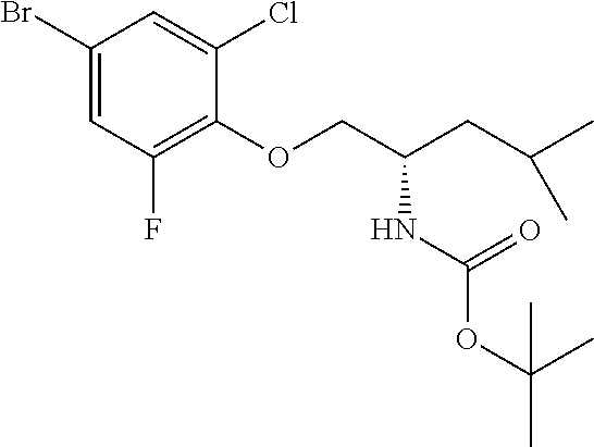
C1(Br)=CC(F)=C(OCC(CC(C)C)NC(=O)OC(C)(C)C)C(Cl)=C1
